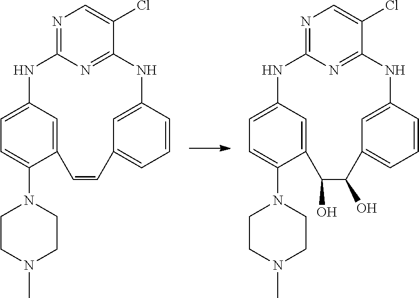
C1(N2CCN(C)CC2)=CC=C2C=C1C=CC1=CC=CC(=C1)NC1=NC(=NC=C1Cl)N2.C1(N2CCN(C)CC2)=CC=C2C=C1C(O)C(O)C1=CC=CC(=C1)NC1=NC(=NC=C1Cl)N2
